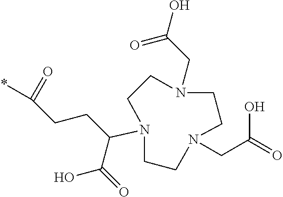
C1N(CC(O)=O)CCN(CC(=O)O)CCN(C(CCC(*)=O)C(=O)O)C1
